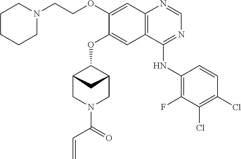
C(C=C)(N1CC2C(OC3=CC4=C(N=CN=C4NC4=C(F)C(Cl)=C(Cl)C=C4)C=C3OCCN3CCCCC3)C(C1)C2)=O
